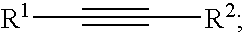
[R1]C#C[R2]
